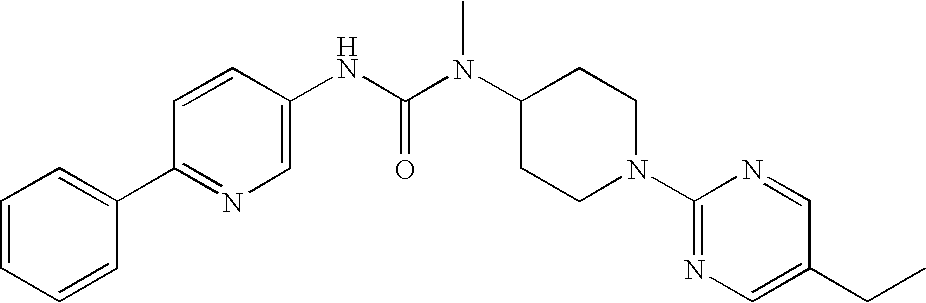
C1=CC=CC(C2=NC=C(NC(N(C3CCN(C4=NC=C(CC)C=N4)CC3)C)=O)C=C2)=C1
